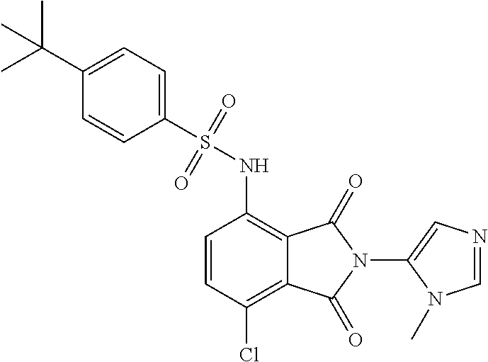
C1=CC(Cl)=C2C(=C1NS(=O)(=O)C1=CC=C(C(C)(C)C)C=C1)C(=O)N(C1=CN=CN1C)C2=O
